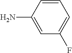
C1=CC(N)=CC(F)=C1
